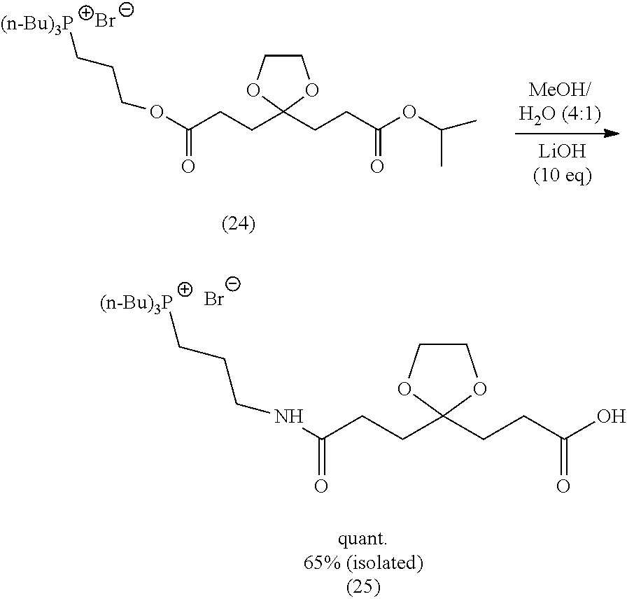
Br.C(CCC1(CCC(OC(C)C)=O)OCCO1)(=O)OCCC[(n-Bu)3P].[Br-].C(CCC1(CCC(O)=O)OCCO1)(=O)NCCC[(n-Bu)3P]
